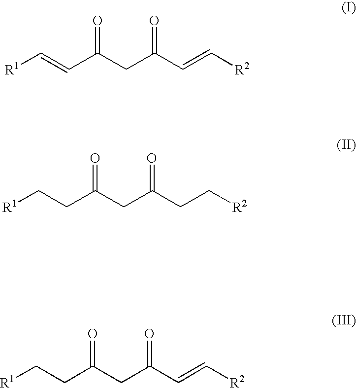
[R1]C=CC(CC(C=C[R2])=O)=O.[R1]CCC(CC(CC[R2])=O)=O.[R1]CCC(CC(C=C[R2])=O)=O
